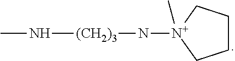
CN[(CH2)3]N[N+]1(C)CCCC1
